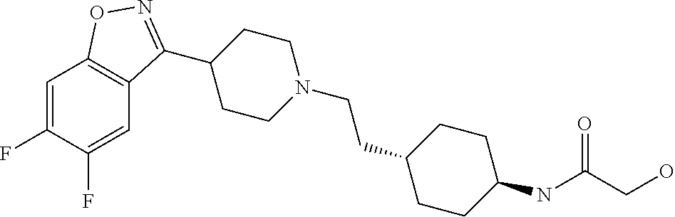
C1=C(F)C(F)=CC2=C1ON=C2C1CCN(CCC2CCC(NC(CO)=O)CC2)CC1
